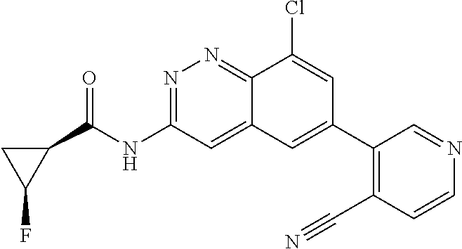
C1(NC(C2CC2F)=O)=NN=C2C(Cl)=CC(C3=C(C#N)C=CN=C3)=CC2=C1
